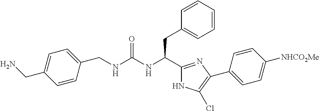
C1(CNC(NC(CC2=CC=CC=C2)C2=NC(C3=CC=C([NHCO2Me])C=C3)=C(Cl)N2)=O)=CC=C(CN)C=C1
